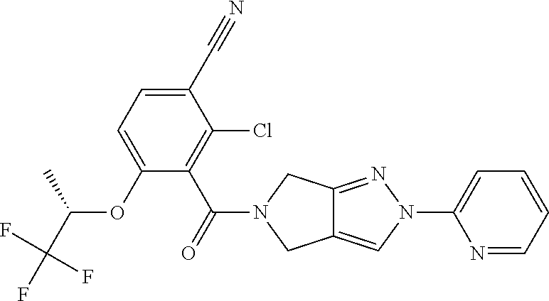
C1(C#N)=CC=C(OC(C)C(F)(F)F)C(C(N2CC3=CN(C4=CC=CC=N4)N=C3C2)=O)=C1Cl
